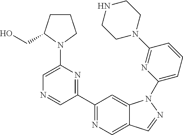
C1(C2=NC(N3CCCC3CO)=CN=C2)=NC=C2C(=C1)N(C1=CC=CC(N3CCNCC3)=N1)N=C2
